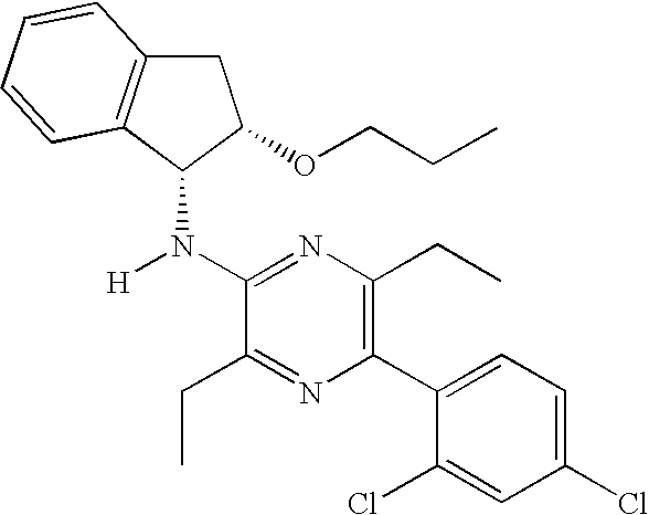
C1(N([H])C2C(OCCC)CC3=C2C=CC=C3)=NC(CC)=C(C2=CC=C(Cl)C=C2Cl)N=C1CC
